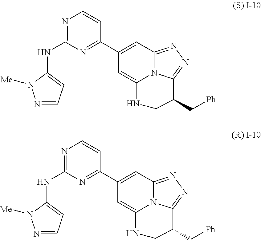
N1=CC=C(NC2=NC=CC(C3=CC4=NN=C5N4C(=C3)NCC5C[Ph])=N2)N1[Me].N1=CC=C(NC2=NC=CC(C3=CC4=NN=C5N4C(=C3)NCC5C[Ph])=N2)N1[Me]
